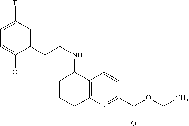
C1(F)=CC=C(O)C(CCNC2C3=C(N=C(C(OCC)=O)C=C3)CCC2)=C1
